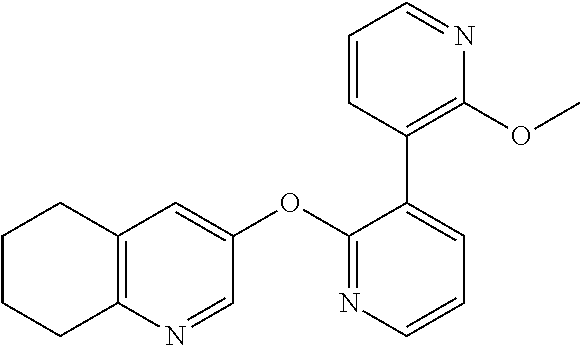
C12=C(N=CC(OC3=NC=CC=C3C3=C(OC)N=CC=C3)=C1)CCCC2
